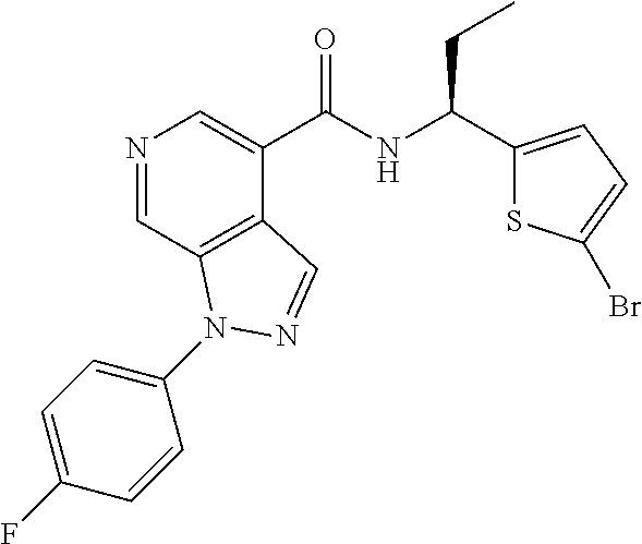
N1=CC2=C(C(C(NC(C3=CC=C(Br)S3)CC)=O)=C1)C=NN2C1=CC=C(F)C=C1
